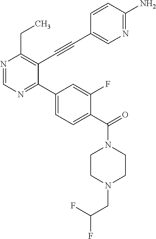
N1=CN=C(C2=CC=C(C(=O)N3CCN(CC(F)F)CC3)C(F)=C2)C(C#CC2=CN=C(N)C=C2)=C1CC
